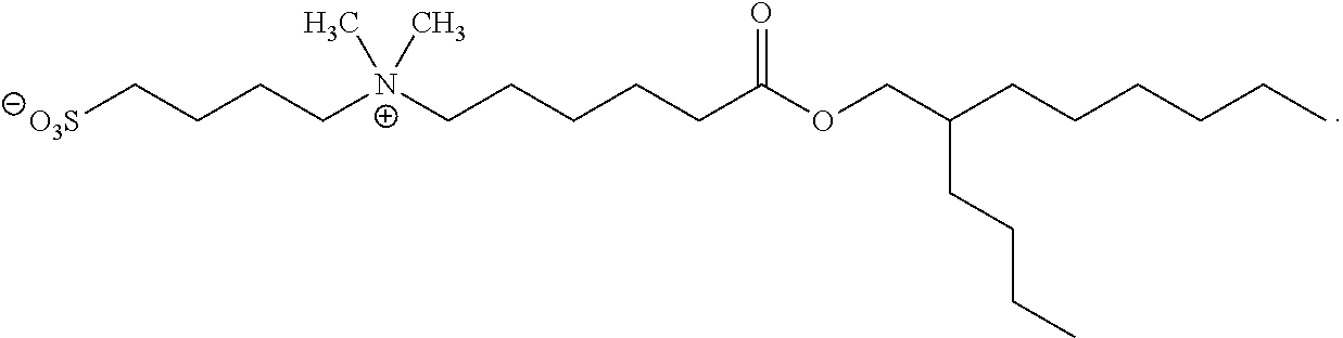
C[N+](CCCCCC(OCC(CCCCCC)CCCC)=O)(C)CCCC[O3S]
